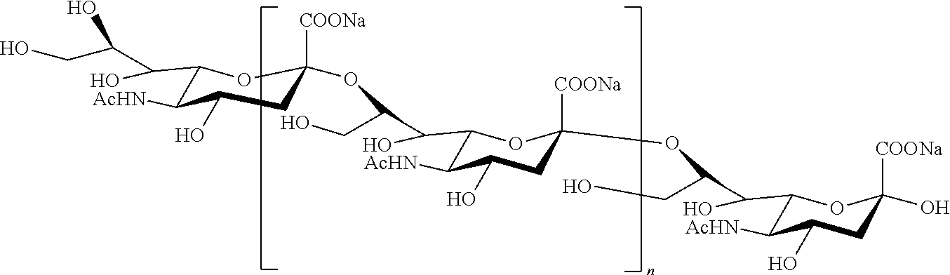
C1(C(C(O)CO)O)C([AcHN])C(O)CC([COONa])(OC(CO)C(C2C([AcHN])C(O)CC([COONa])(OC(CO)C(C3C([AcHN])C(O)CC([COONa])(O)O3)O)O2)O)O1
